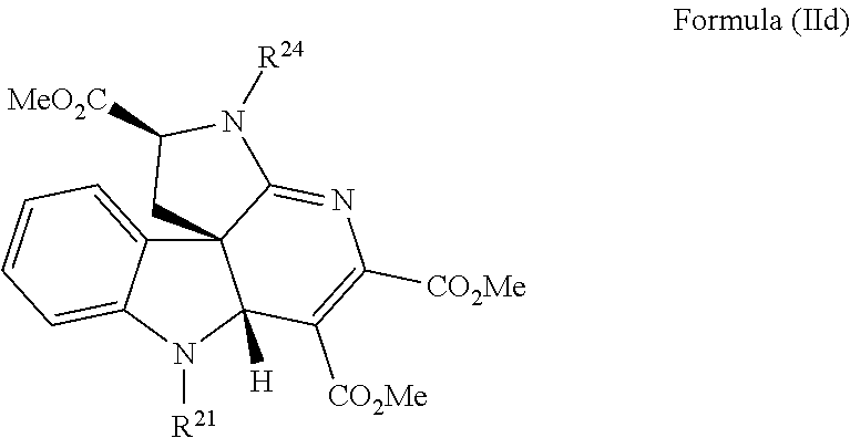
C123C4=CC=CC=C4N([R21])C1([H])C([CO2Me])=C([CO2Me])N=C2N([R24])C([MeO2C])C3
